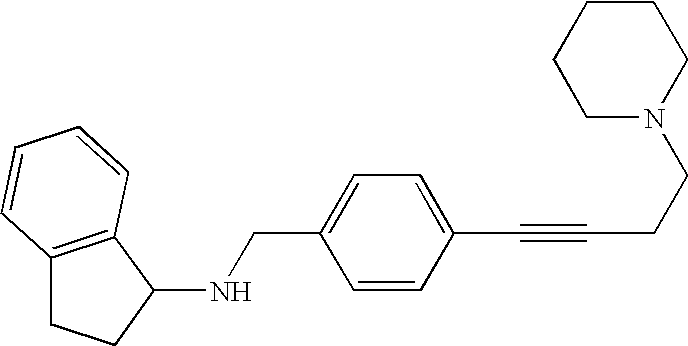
C1CCCN(CCC#CC2=CC=C(CNC3C4=C(CC3)C=CC=C4)C=C2)C1
